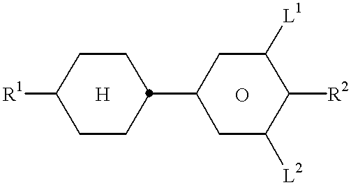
[R1]C1CCC(C2CC([L2])C([R2])C([L1])C2)CC1
